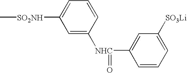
C[SO2NH]C1=CC=CC([NHC](C2=CC([SO3Li])=CC=C2)=O)=C1
